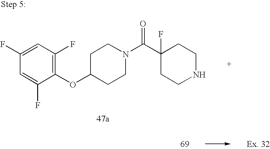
C1(OC2CCN(C(C3(F)CCNCC3)=O)CC2)=C(F)C=C(F)C=C1F
